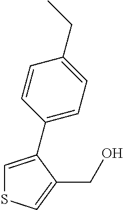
C1=C(C2=CC=C(CC)C=C2)C(CO)=CS1
